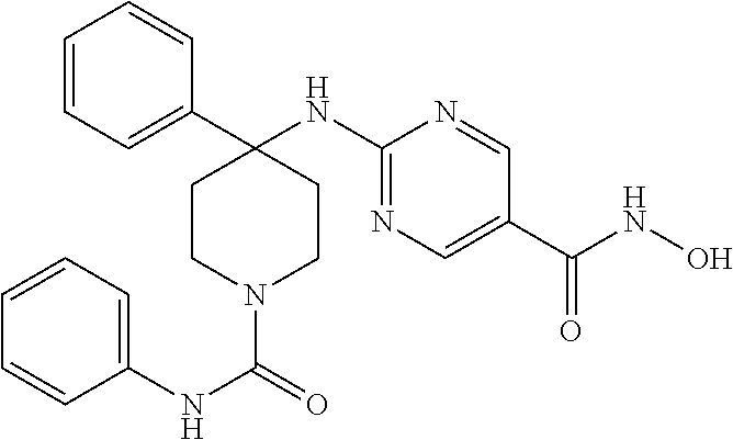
C1=CC=C(NC(=O)N2CCC(C3=CC=CC=C3)(NC3=NC=C(C(NO)=O)C=N3)CC2)C=C1
